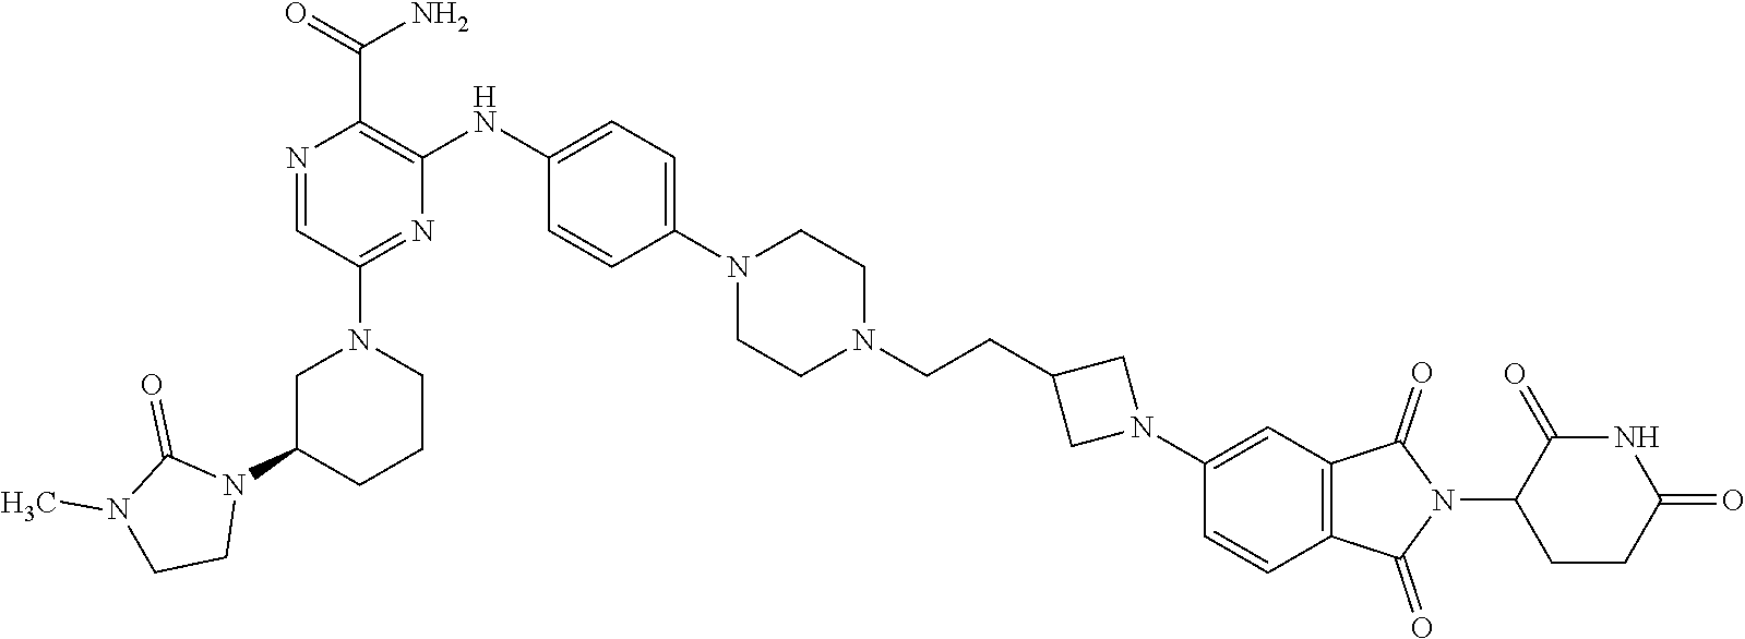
C1C(N2C(=O)N(C)CC2)CCCN1C1=NC(NC2=CC=C(N3CCN(CCC4CN(C5=CC6=C(C=C5)C(=O)N(C5CCC(=O)NC5=O)C6=O)C4)CC3)C=C2)=C(C(N)=O)N=C1
